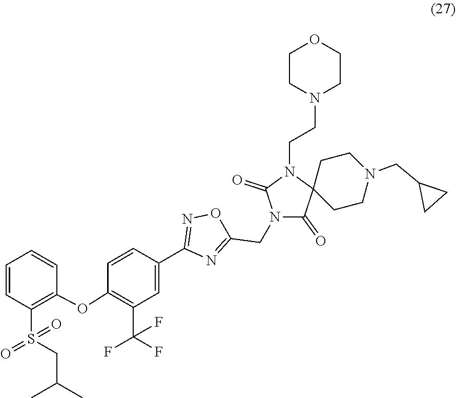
C1(C2=CC(C(F)(F)F)=C(OC3=C(S(CC(C)C)(=O)=O)C=CC=C3)C=C2)=NOC(CN2C(=O)C3(CCN(CC4CC4)CC3)N(CCN3CCOCC3)C2=O)=N1
